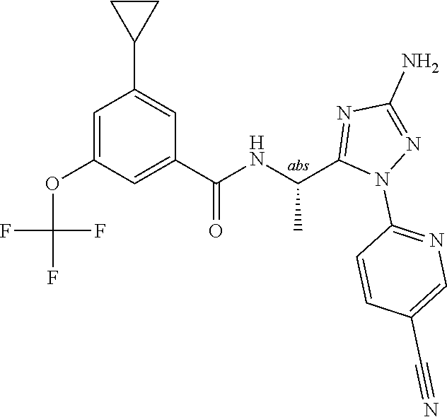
C1=C(OC(F)(F)F)C=C(C(=O)NC(C)C2=NC(N)=NN2C2=NC=C(C#N)C=C2)C=C1C1CC1
